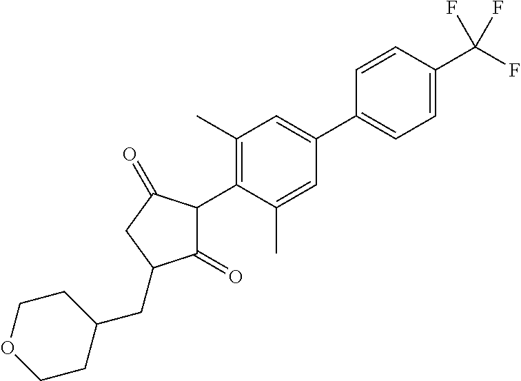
C1(=O)C(C2=C(C)C=C(C3=CC=C(C(F)(F)F)C=C3)C=C2C)C(=O)CC1CC1CCOCC1
